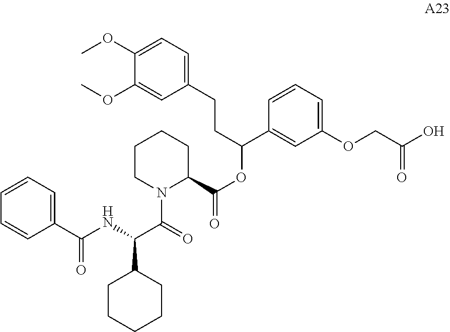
C1CN(C(=O)C(C2CCCCC2)NC(C2=CC=CC=C2)=O)C(C(=O)OC(C2=CC(OCC(O)=O)=CC=C2)CCC2=CC=C(OC)C(OC)=C2)CC1
